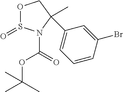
O1S(=O)N(C(=O)OC(C)(C)C)C(C2=CC=CC(Br)=C2)(C)C1
